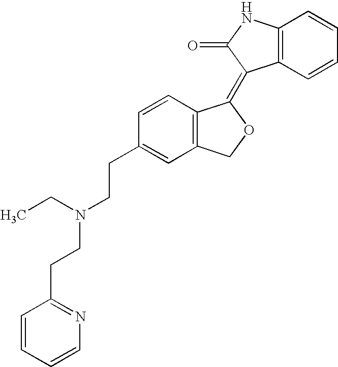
C12=C(C=CC=C1)C(=C1C3=C(CO1)C=C(CCN(CC)CCC1=NC=CC=C1)C=C3)C(=O)N2
